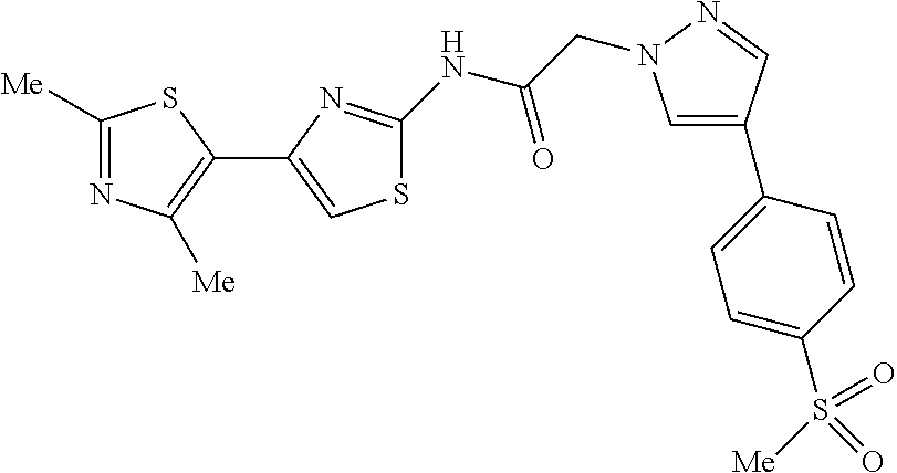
C1([Me])=NC([Me])=C(C2=CSC(NC(CN3C=C(C4=CC=C(S([Me])(=O)=O)C=C4)C=N3)=O)=N2)S1
